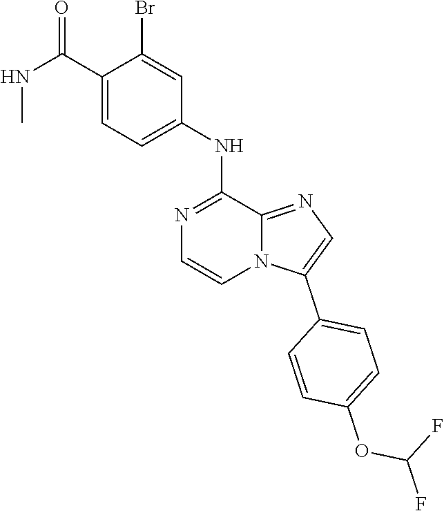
C1=CC(C2=CN=C3C(NC4=CC=C(C(NC)=O)C(Br)=C4)=NC=CN23)=CC=C1OC(F)F
